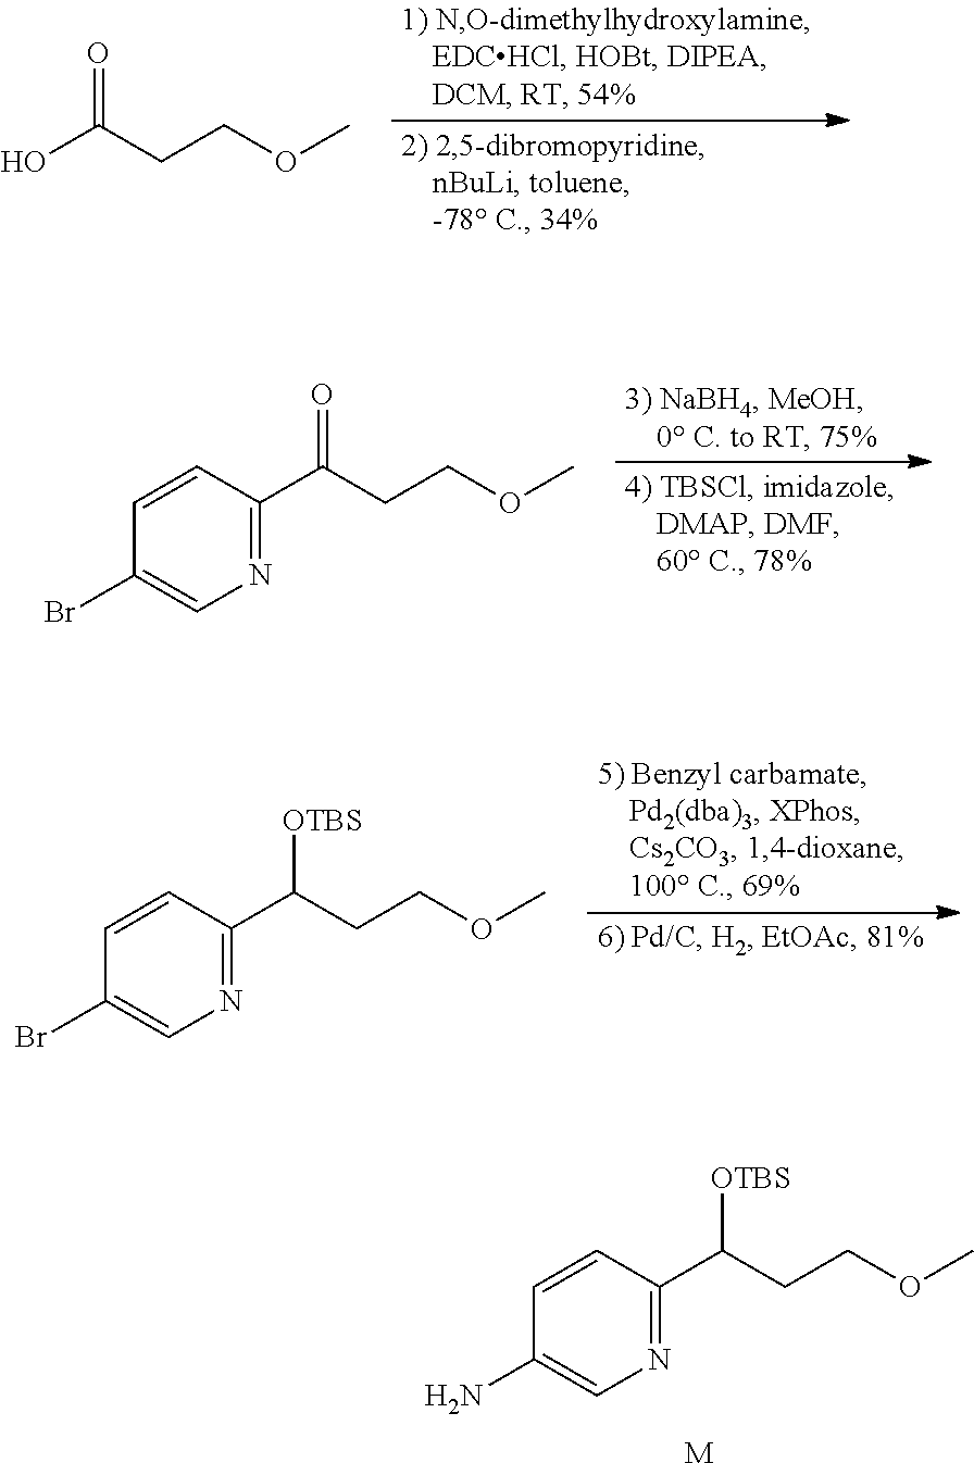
OC(CCOC)=O.C1(Br)=CN=C(C(CCOC)=O)C=C1.C1(Br)=CN=C(C(CCOC)[OTBS])C=C1.C1(N)=CN=C(C(CCOC)[OTBS])C=C1.[M]
